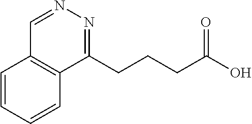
C1=NN=C(CCCC(O)=O)C2=C1C=CC=C2
